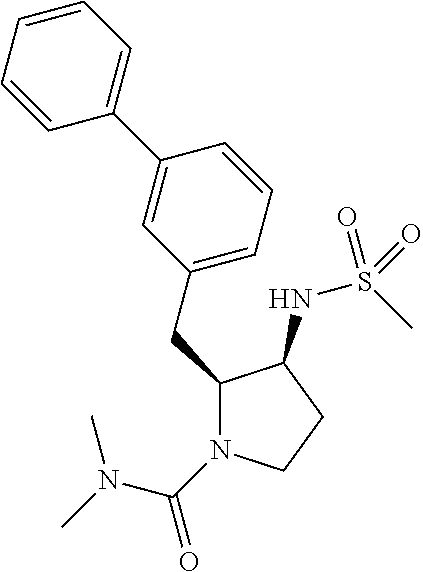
C(C1N(C(=O)N(C)C)CCC1NS(C)(=O)=O)C1=CC=CC(C2=CC=CC=C2)=C1
